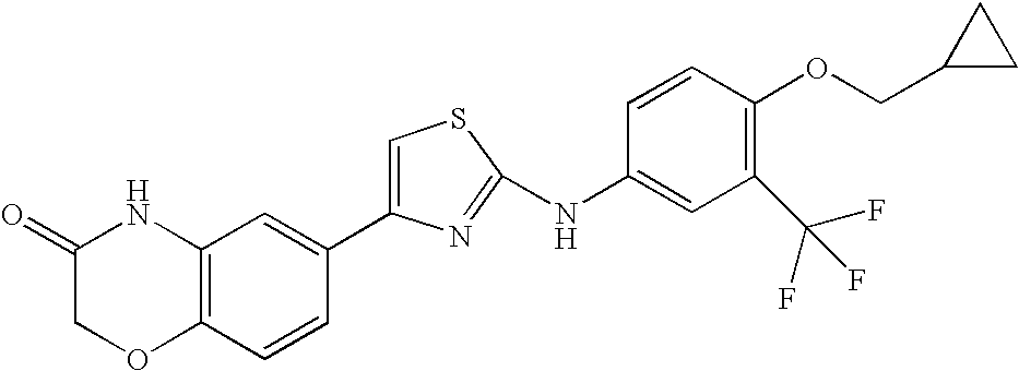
C1(C2=CC3=C(C=C2)OCC(=O)N3)=CSC(NC2=CC(C(F)(F)F)=C(OCC3CC3)C=C2)=N1
